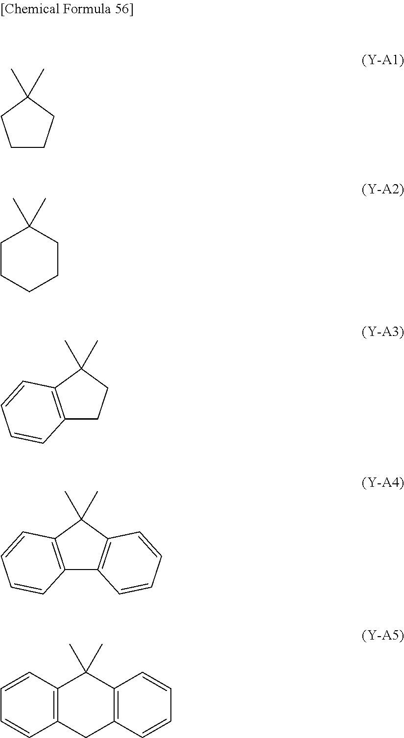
C1CCC(C)(C)C1.C1CCCCC1(C)C.C12=C(C(C)(C)CC1)C=CC=C2.C12=C(C(C)(C)C3=C1C=CC=C3)C=CC=C2.C12=C(C=CC=C1)C(C)(C)C1=C(C2)C=CC=C1
